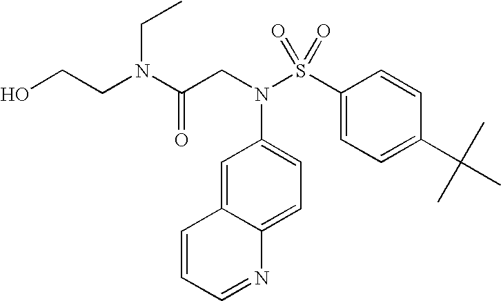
OCCN(C(CN(S(C1=CC=C(C(C)(C)C)C=C1)(=O)=O)C1=CC=C2C(=C1)C=CC=N2)=O)CC
